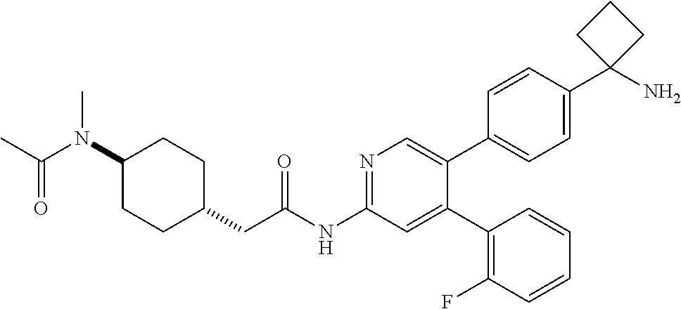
C1(N(C(C)=O)C)CCC(CC(NC2=NC=C(C3=CC=C(C4(N)CCC4)C=C3)C(C3=C(F)C=CC=C3)=C2)=O)CC1
